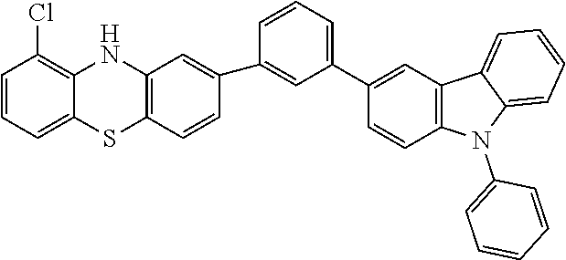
C1(C2=CC(C3=CC4=C(C=C3)N(C3=CC=CC=C3)C3=CC=CC=C43)=CC=C2)=CC2=C(C=C1)SC1=CC=CC(Cl)=C1N2
